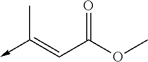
C(C(OC)=O)=C(->C)C
